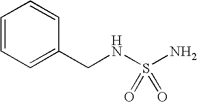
C1(CNS(N)(=O)=O)=CC=CC=C1
